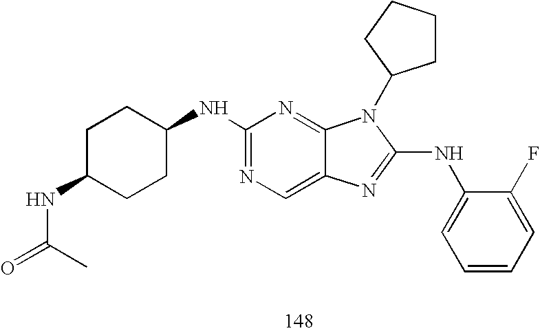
N(C1=NC=C2C(=N1)N(C1CCCC1)C(NC1=CC=CC=C1F)=N2)C1CCC(NC(C)=O)CC1
